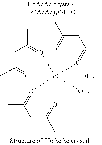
CC1=O[Ho]23(O)(O)(O=C(C)C1)(O=C(C)CC(C)=O2)O=C(C)CC(C)=O3
